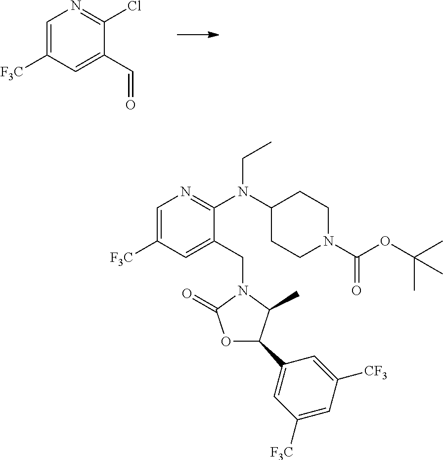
C1=C([F3C])C=C(C=O)C(Cl)=N1.C1=C([F3C])C=C(CN2C(=O)OC(C3=CC([F3C])=CC([CF3])=C3)C2C)C(N(C2CCN(C(OC(C)(C)C)=O)CC2)CC)=N1
